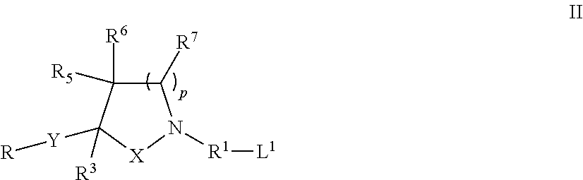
C1([R7])C([R6])([R5])C([Y][R])([R3])[X]N1[R1][L1]
